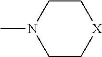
N1(C)CC[X]CC1
